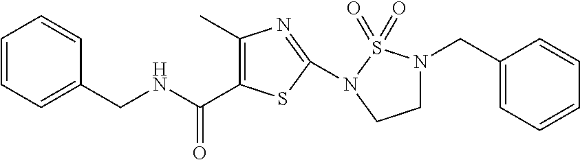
C(NCC1=CC=CC=C1)(=O)C1=C(C)N=C(N2S(=O)(=O)N(CC3=CC=CC=C3)CC2)S1
